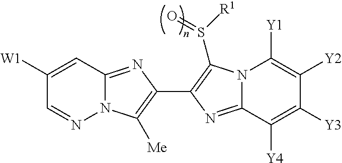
C1([W1])=CC2=NC(C3=C(S([R1])=O)N4C(=N3)C([Y4])=C([Y3])C([Y2])=C4[Y1])=C([Me])N2N=C1
